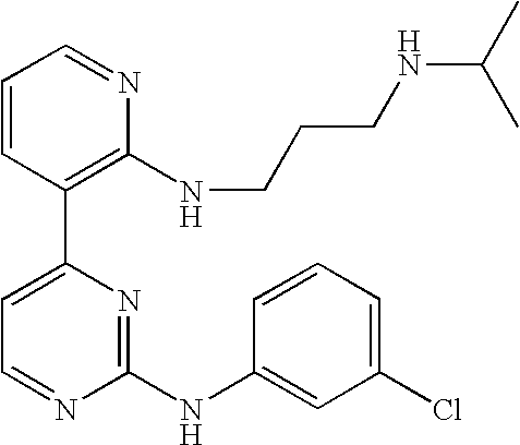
C1=CC(C2=CC=NC(NC3=CC(Cl)=CC=C3)=N2)=C(NCCCNC(C)C)N=C1
